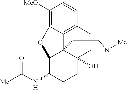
C1([MeO])=C2C3=C(C=C1)CC1C4(O)C3(C(C(NC([Me])=O)CC4)O2)CCN1[Me]
